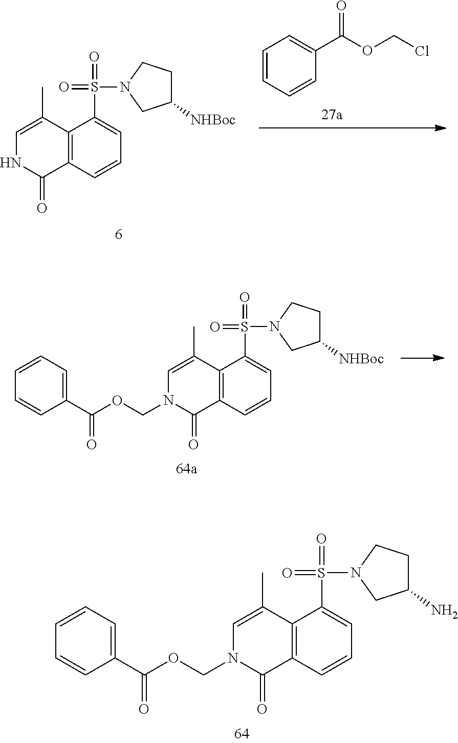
C12=C(C=CC=C1S(=O)(N1CC([NHBoc])CC1)=O)C(=O)NC=C2C.C1=CC=CC(C(OCCl)=O)=C1.C12=C(C=CC=C1S(=O)(N1CC([NHBoc])CC1)=O)C(=O)N(COC(C1=CC=CC=C1)=O)C=C2C.C12=C(C=CC=C1S(=O)(N1CC(N)CC1)=O)C(=O)N(COC(C1=CC=CC=C1)=O)C=C2C
